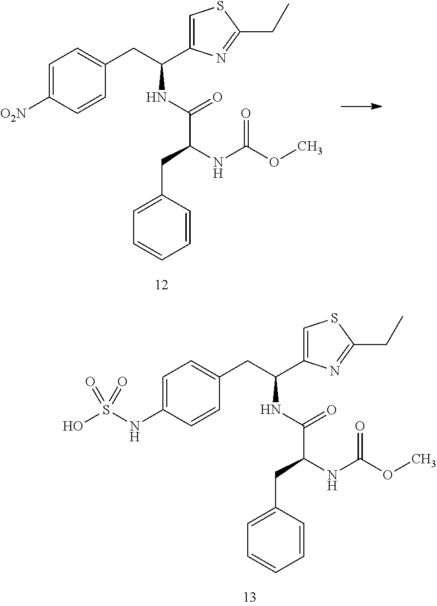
C1=C([O2N])C=CC(CC(NC(=O)C(NC(OC)=O)CC2=CC=CC=C2)C2=CSC(CC)=N2)=C1.C1=C(NS(O)(=O)=O)C=CC(CC(NC(=O)C(NC(OC)=O)CC2=CC=CC=C2)C2=CSC(CC)=N2)=C1
